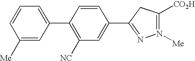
C1([Me])=CC(C2=C([NC])C=C(C3=NN([Me])=C([CO2H])C3)C=C2)=CC=C1
